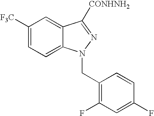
C1([F3C])=CC=C2C(=C1)C([CONHNH2])=NN2CC1=C(F)C=C(F)C=C1
